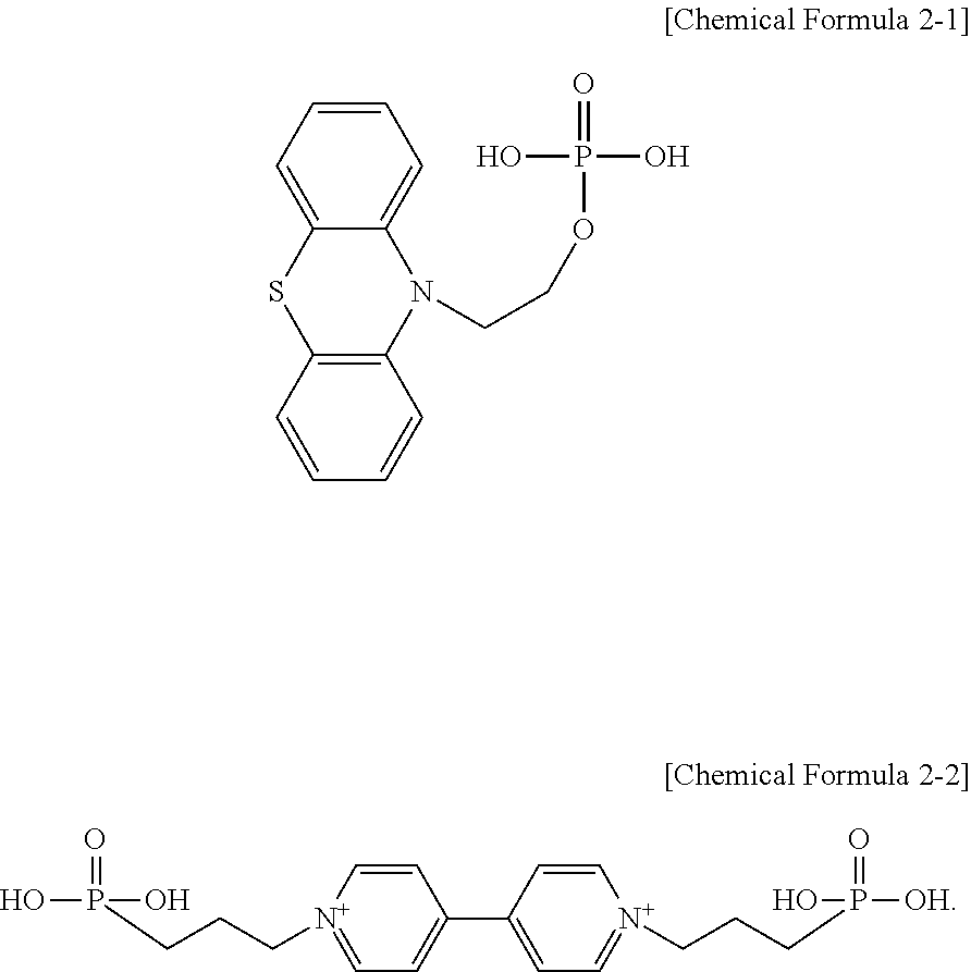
C1=CC=C2C(=C1)N(CCOP(=O)(O)O)C1=C(S2)C=CC=C1.C(CC[N+]1=CC=C(C2=CC=[N+](CCCP(=O)(O)[OH])C=C2)C=C1)P(=O)(O)O
